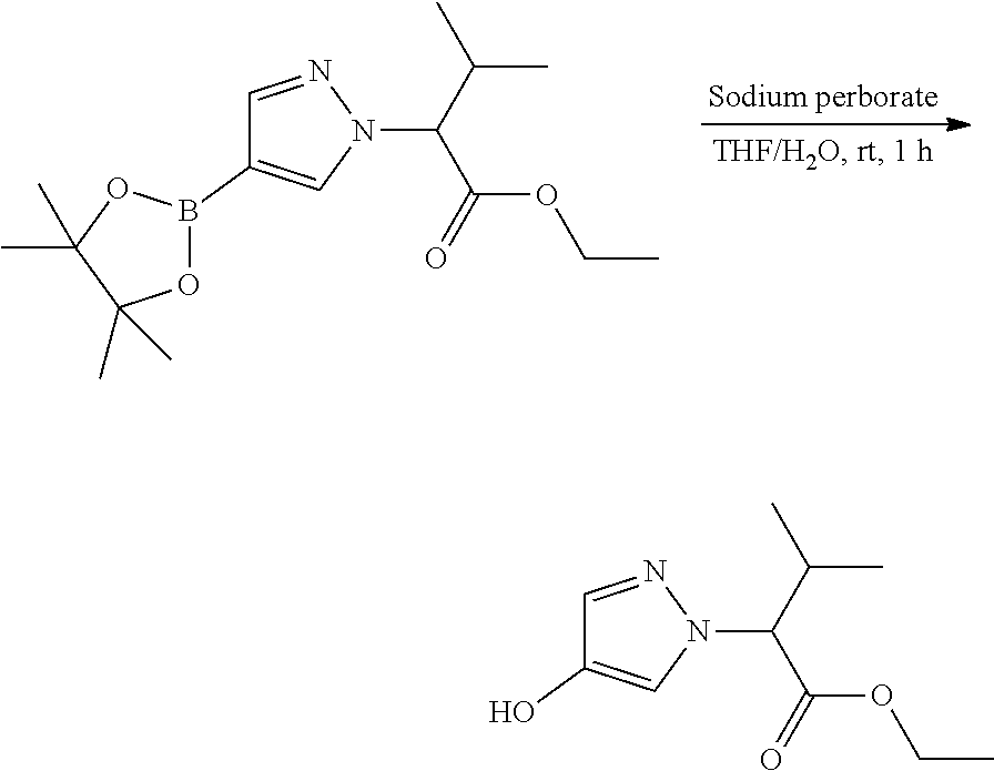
C1=NN(C(C(C)C)C(=O)OCC)C=C1B1OC(C)(C)C(C)(C)O1.C1=NN(C(C(C)C)C(=O)OCC)C=C1O
